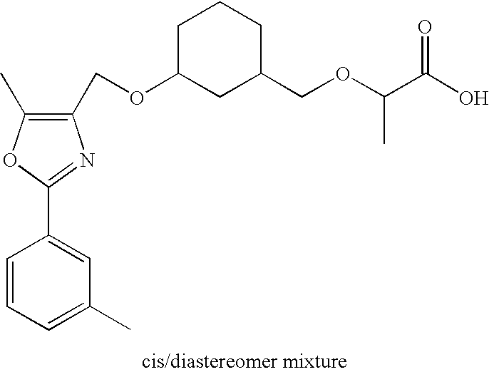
C1=C(C)C=C(C2=NC(COC3CC(COC(C(O)=O)C)CCC3)=C(C)O2)C=C1
